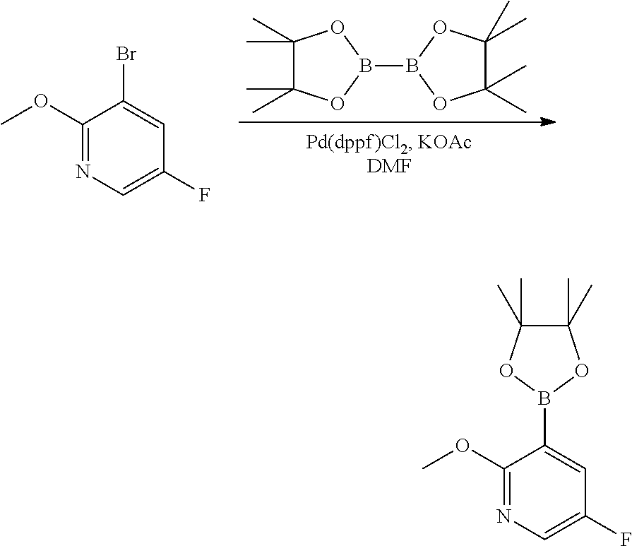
B1(B2OC(C)(C)C(C)(C)O2)OC(C)(C)C(C)(C)O1.C1(OC)=NC=C(F)C=C1Br.C1(OC)=NC=C(F)C=C1B1OC(C)(C)C(C)(C)O1
